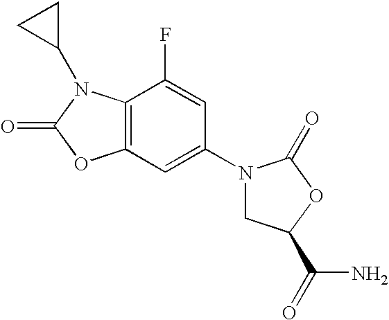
C12=C(C(F)=CC(N3CC(C(N)=O)OC3=O)=C1)N(C1CC1)C(=O)O2
